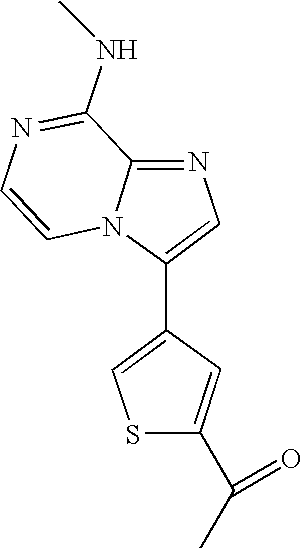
C1(NC)=NC=CN2C1=NC=C2C1=CSC(C(C)=O)=C1
